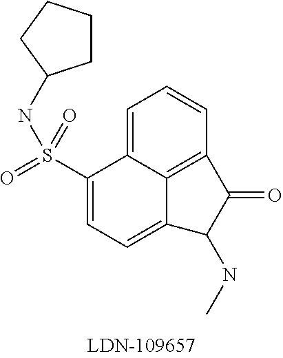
C1=C2C3=C(C=C1)C(=O)C(NC)C3=CC=C2S(=O)(=O)NC1CCCC1
